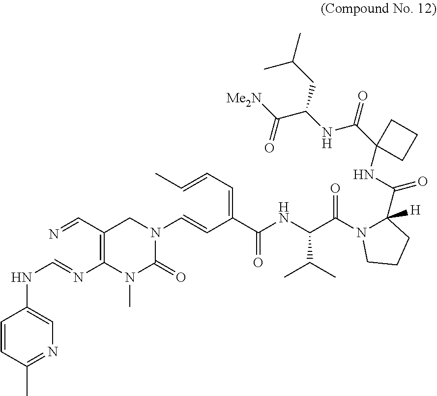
C1=CC(C)=NC=C1NC=NC1=C(C=N)CN(C=CC(=CC=CC)C(NC(C(N2C(C(=O)NC3(C(NC(C(=O)[Me2N])CC(C)C)=O)CCC3)([H])CCC2)=O)C(C)C)=O)C(=O)N1C
